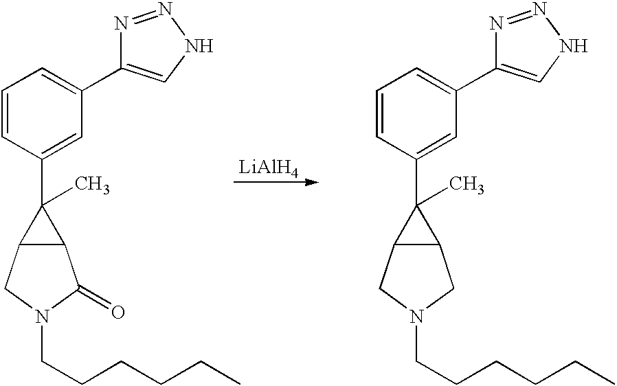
C1=CC(C2(C)C3C2C(=O)N(CCCCCC)C3)=CC(C2=CNN=N2)=C1.[LiAlH4].C1=CC(C2(C)C3C2CN(CCCCCC)C3)=CC(C2=CNN=N2)=C1
